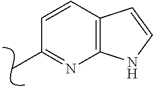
C1=CC2=C(N=C1C)NC=C2
